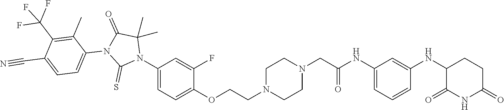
C1=C(NC(CN2CCN(CCOC3=CC=C(N4C(C)(C)C(=O)N(C5=CC=C(C#N)C(C(F)(F)F)=C5C)C4=S)C=C3F)CC2)=O)C=C(NC2C(=O)NC(=O)CC2)C=C1
